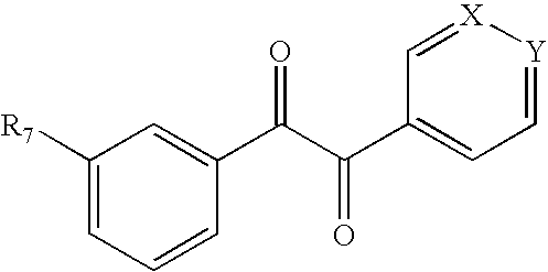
C1([R7])=CC=CC(C(C(C2=CC=[Y][X]=C2)=O)=O)=C1
